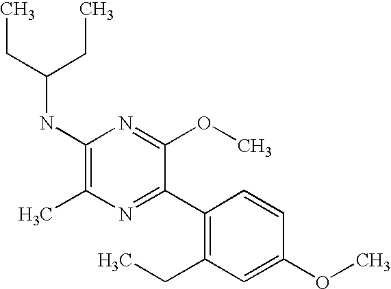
C1(NC(CC)CC)=C(C)N=C(C2=C(CC)C=C(OC)C=C2)C(OC)=N1
